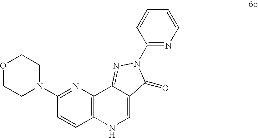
N1=C(N2CCOCC2)C=CC2=C1C1=NN(C3=NC=CC=C3)C(=O)C1=CN2
